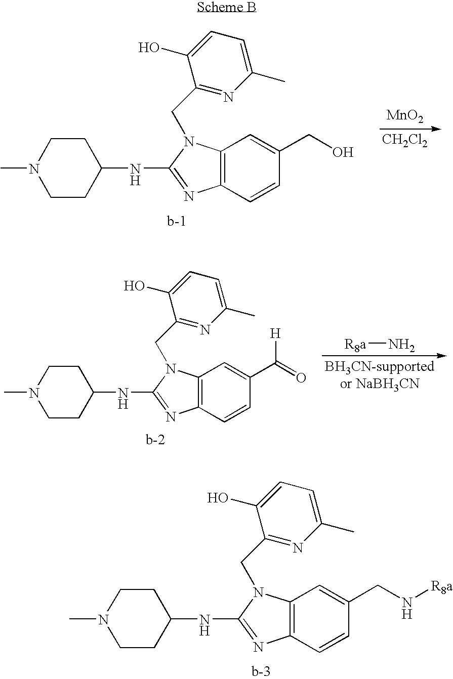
C12=C(C=CC(CN[R8a])=C1)N=C(NC1CCN(C)CC1)N2CC1=NC(C)=CC=C1O.C12=C(C=CC(CO)=C1)N=C(NC1CCN(C)CC1)N2CC1=NC(C)=CC=C1O.[MnO2].[CH2Cl2].[R8a]N.C12=C(C=CC(C(=O)[H])=C1)N=C(NC1CCN(C)CC1)N2CC1=NC(C)=CC=C1O
